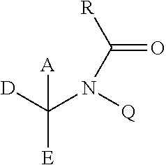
[D]C(N([Q])C([R])=O)([E])[A]
